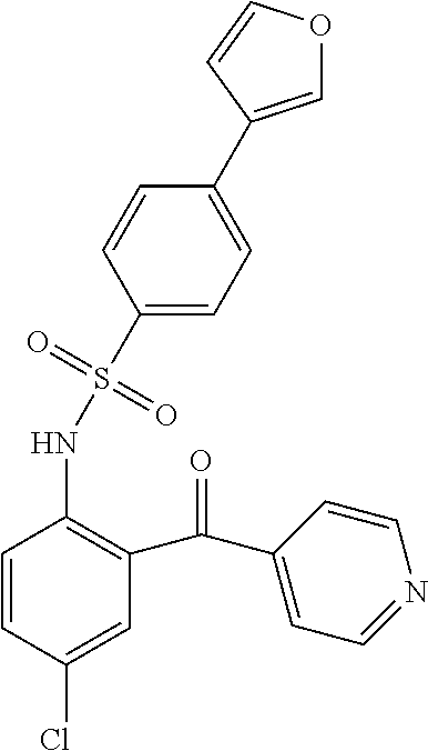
C1(S(NC2=C(C(C3=CC=NC=C3)=O)C=C(Cl)C=C2)(=O)=O)=CC=C(C2=COC=C2)C=C1
